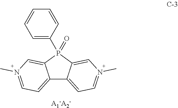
C12=CC=[N+](C)C=C1P(C1=CC=CC=C1)(=O)C1=C[N+](C)=CC=C21
